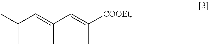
CC(C=C(C=C([COOEt])C)C)C
